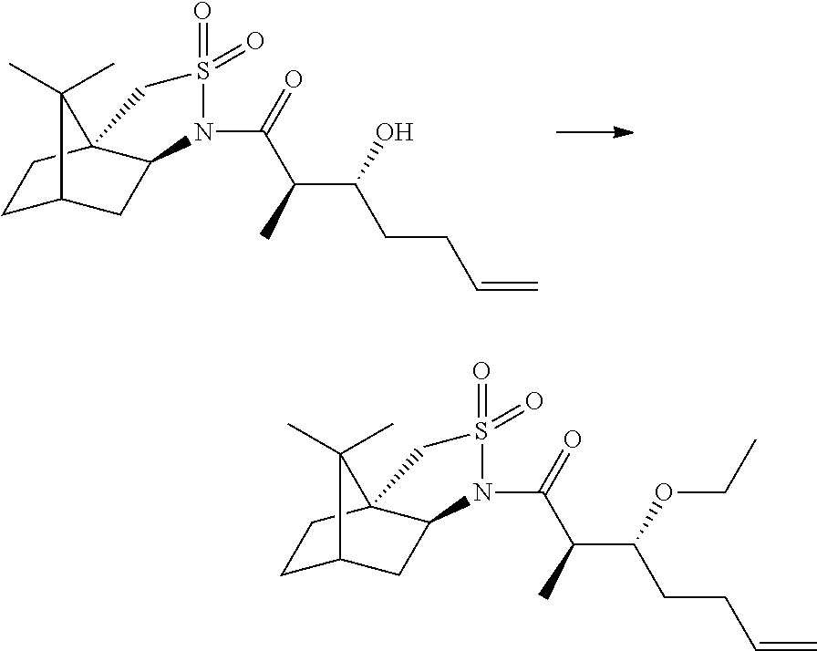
C1C2CC3C(C1)(C2(C)C)CS(=O)(=O)N3C(=O)C(C)C(O)CCC=C.C1C2CC3C(C1)(C2(C)C)CS(=O)(=O)N3C(=O)C(C)C(OCC)CCC=C
